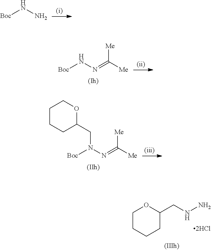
C1CCCC(CNN)O1.[Boc]NN.[Boc]NN=C([Me])[Me].[Boc]N(N=C([Me])[Me])CC1OCCCC1
